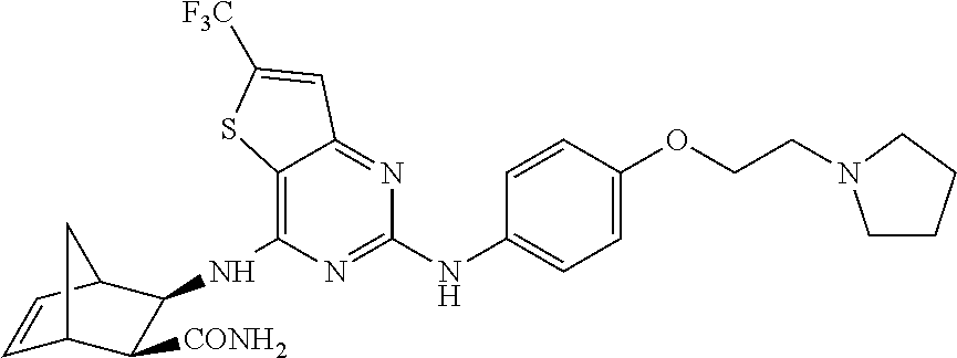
C12=C(NC3C([CONH2])C4C=CC3C4)N=C(NC3=CC=C(OCCN4CCCC4)C=C3)N=C1C=C([F3C])S2
